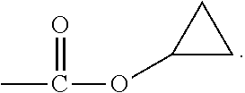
C1(OC(=O)C)CC1
